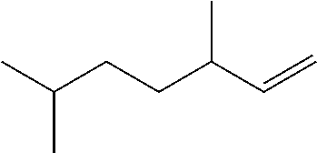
C(C=C)(CCC(C)C)C
